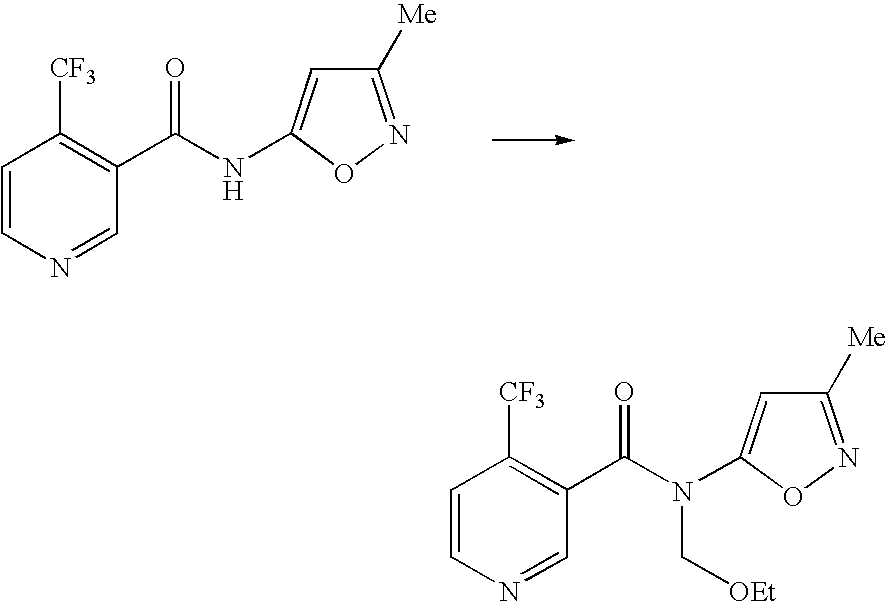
[CF3]C1=C(C(=O)NC2=CC([Me])=NO2)C=NC=C1.[CF3]C1=C(C(=O)N(C2=CC([Me])=NO2)C[OEt])C=NC=C1
